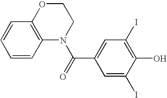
C1=CC2=C(C=C1)OCCN2C(=O)C1=CC(I)=C(O)C(I)=C1
